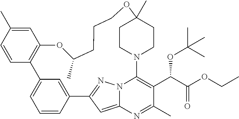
C1=C(C)C=CC2=C1OC(C)CCCOC1(C)CCN(C3=C(C(C(OCC)=O)OC(C)(C)C)C(C)=NC4=CC(=NN43)C3=CC2=CC=C3)CC1
